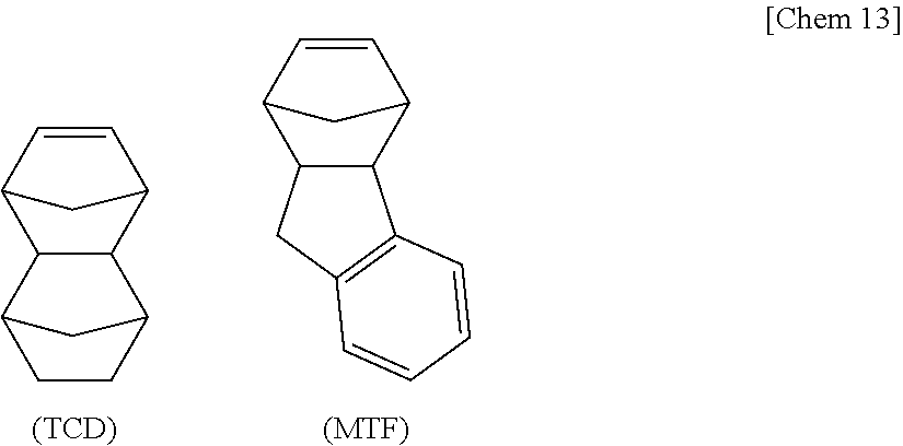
C12C=CC(C1)C1C2C2=C(C1)C=CC=C2.[(MTF)].C12C=CC(C1)C1C2C2CCC1C2.[(TCD)]
